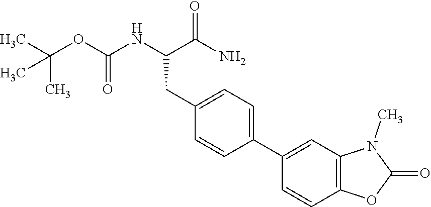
O(C(NC(C(N)=O)CC1=CC=C(C2=CC3=C(C=C2)OC(=O)N3C)C=C1)=O)C(C)(C)C
